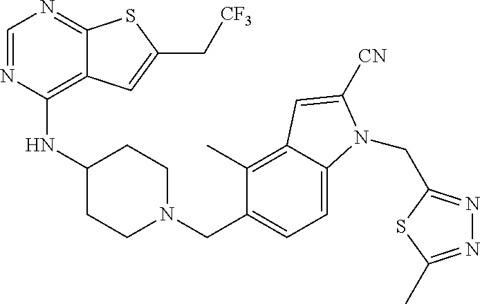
C1=NC(NC2CCN(CC3=CC=C4C(=C3C)C=C([CN])N4CC3=NN=C(C)S3)CC2)=C2C(=N1)SC(C[CF3])=C2
